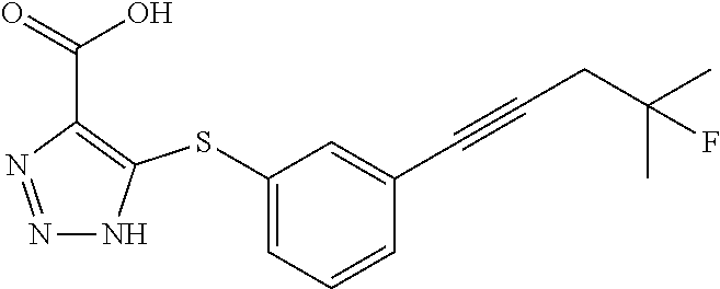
N1=NC(C(=O)O)=C(SC2=CC=CC(C#CCC(C)(C)F)=C2)N1
